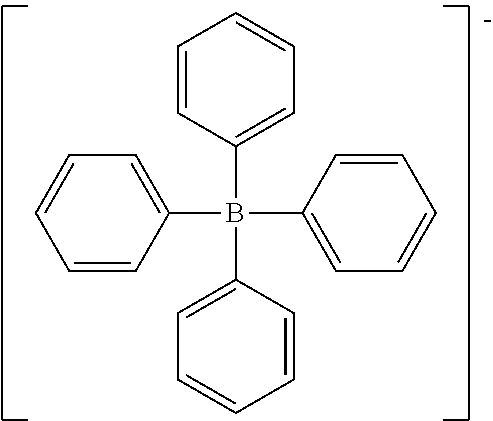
B(C1=CC=CC=C1)(C1=CC=CC=C1)(C1=CC=CC=C1)C1=CC=CC=C1
